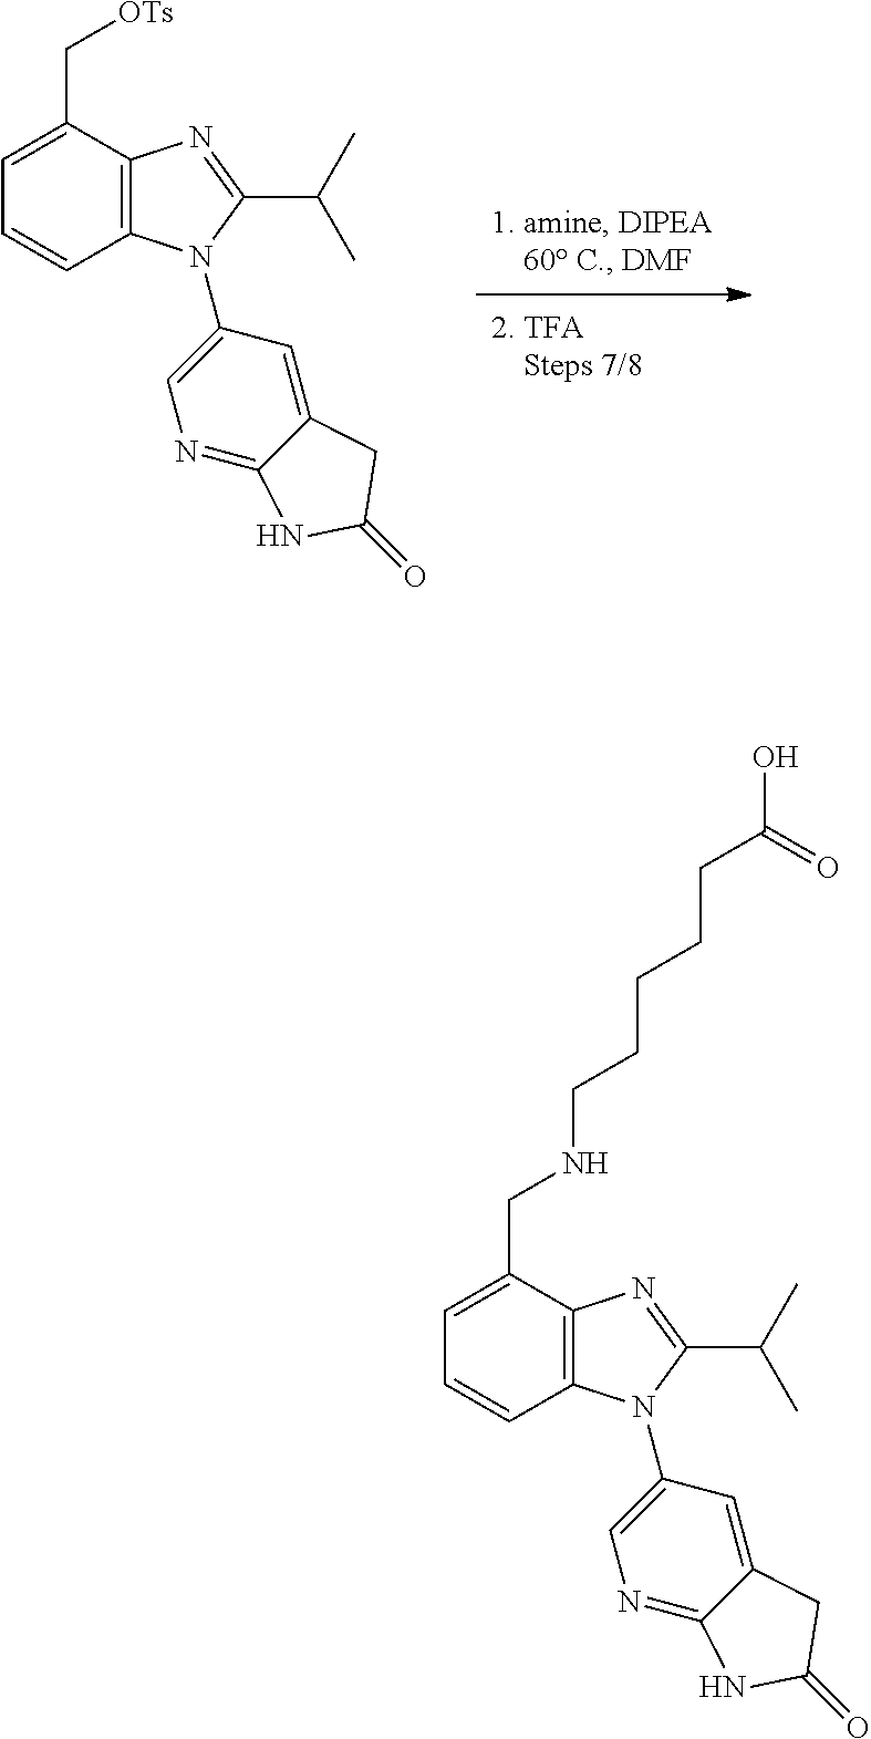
C1(N2C3=C(C(C[OTs])=CC=C3)N=C2C(C)C)=CN=C2C(=C1)CC(=O)N2.C1(N2C3=C(C(CNCCCCCC(=O)O)=CC=C3)N=C2C(C)C)=CN=C2C(=C1)CC(=O)N2
